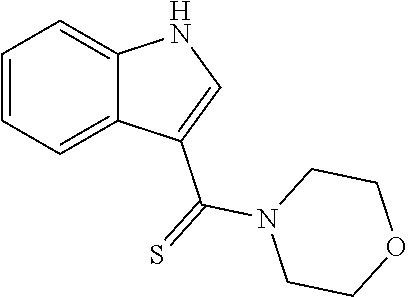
C1=CC=C2C(=C1)NC=C2C(=S)N1CCOCC1
